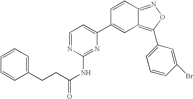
C12=C(C3=CC=CC(Br)=C3)ON=C1C=CC(C1=CC=NC(NC(=O)CCC3=CC=CC=C3)=N1)=C2
